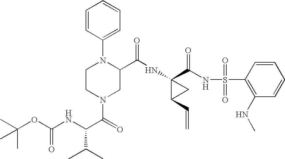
C1=CC(N2CCN(C(=O)C(NC(OC(C)(C)C)=O)C(C)C)CC2C(NC2(C(NS(C3=C(NC)C=CC=C3)(=O)=O)=O)C(C=C)C2)=O)=CC=C1
